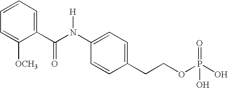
C1=C([OCH3])C(C(N(C2=CC=C(CCOP(O)(O)=O)C=C2)[H])=O)=CC=C1
